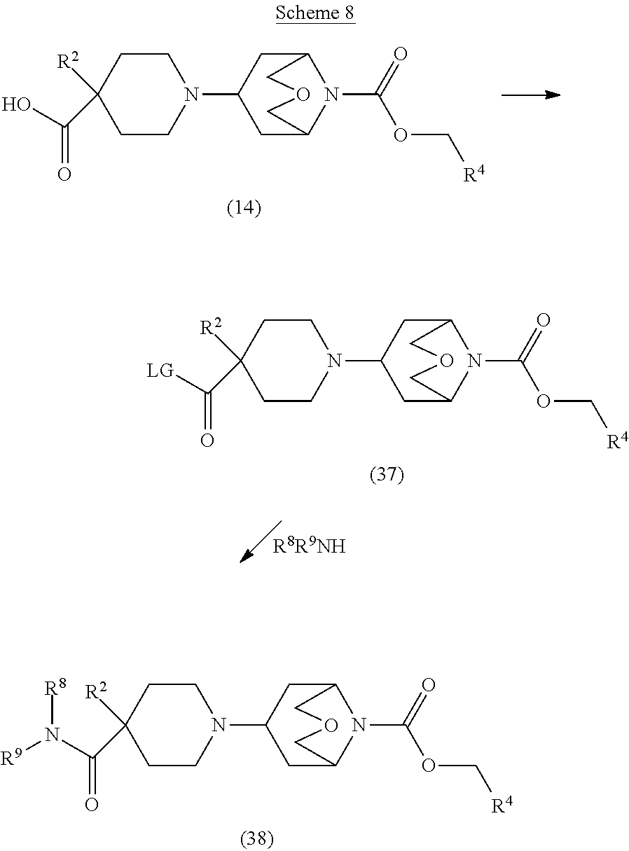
N1(C2CC3N(C(=O)OC[R4])C(C2)COC3)CCC(C(N([R8])[R9])=O)([R2])CC1.N1(C2CC3N(C(=O)OC[R4])C(C2)COC3)CCC(C(O)=O)([R2])CC1.N1(C2CC3N(C(=O)OC[R4])C(C2)COC3)CCC(C([LG])=O)([R2])CC1
